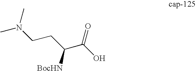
CN(C)CCC(C(=O)O)[BocHN]
